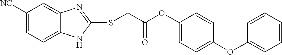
C1([NC])=CC=C2C(=C1)N=C(SCC(OC1=CC=C(OC3=CC=CC=C3)C=C1)=O)N2
